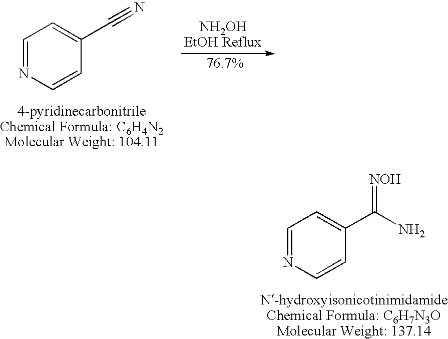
C1=NC=CC(C#N)=C1.C1=NC=CC(C(N)=[NOH])=C1
